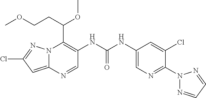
N12C(=CC(Cl)=N1)N=CC(NC(NC1=CN=C(N3N=CC=N3)C(Cl)=C1)=O)=C2C(CCOC)OC
